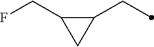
C1(CC)C(CF)C1
